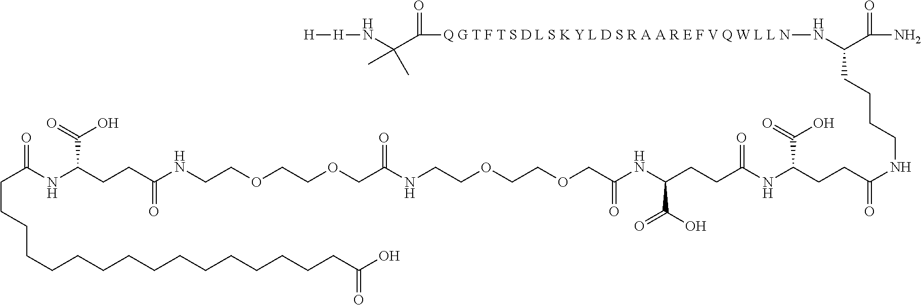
N(C(C([Q G T F T S D L S K Y L D S R A A R E F V Q W L L N]NC(CCCCNC(=O)CCC(NC(CCC(NC(COCCOCCNC(COCCOCCNC(CCC(NC(CCCCCCCCCCCCCCCCC(O)=O)=O)C(=O)O)=O)=O)=O)C(O)=O)=O)C(=O)O)C(N)=O)=O)(C)C)[H][H]
